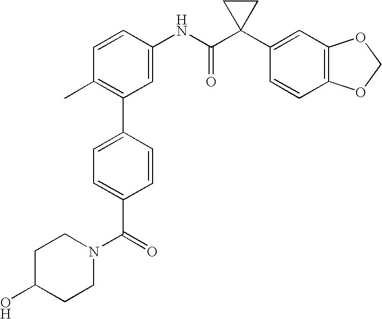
C1=CC(NC(C2(C3=CC4=C(C=C3)OCO4)CC2)=O)=CC(C2=CC=C(C(=O)N3CCC(O)CC3)C=C2)=C1C
